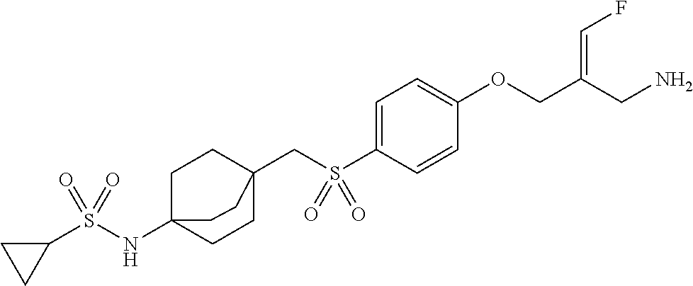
C1=C(S(CC23CCC(NS(C4CC4)(=O)=O)(CC2)CC3)(=O)=O)C=CC(OCC(CN)=CF)=C1
